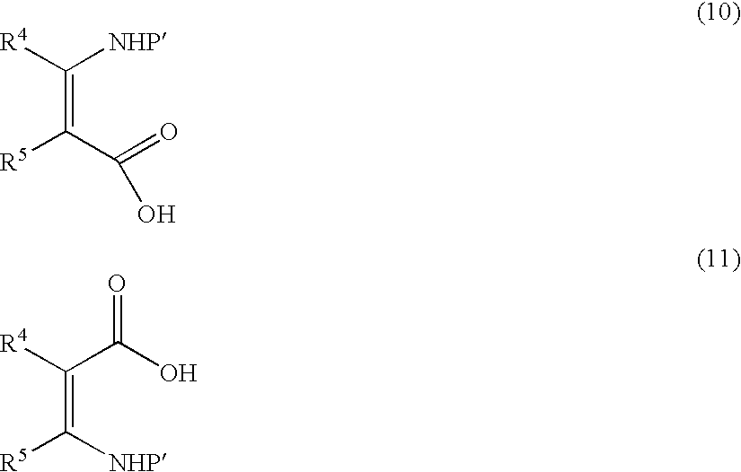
C(=C([NHP])[R5])(C(O)=O)[R4].C(=C(C(=O)O)[R5])([NHP])[R4]
